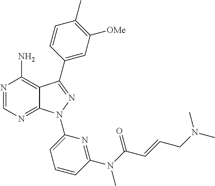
N1=CN=C2C(=C1N)C(C1=CC([OMe])=C(C)C=C1)=NN2C1=CC=CC(N(C(C=CCN(C)C)=O)C)=N1
